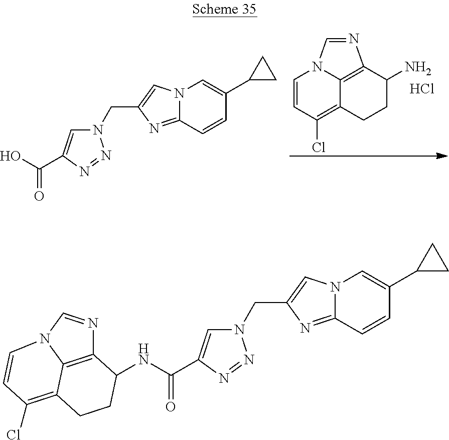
C1=CC(Cl)=C2CCC(N)C3=C2N1C=N3.Cl.C12=NC(CN3C=C(C(=O)O)N=N3)=CN1C=C(C1CC1)C=C2.C12=NC(CN3C=C(C(=O)NC4C5=C6N(C=N5)C=CC(Cl)=C6CC4)N=N3)=CN1C=C(C1CC1)C=C2
